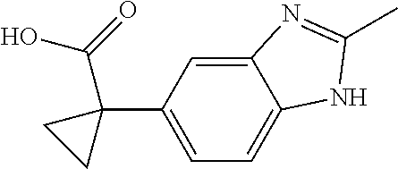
C1=C(C2(C(O)=O)CC2)C=C2C(=C1)NC(C)=N2
